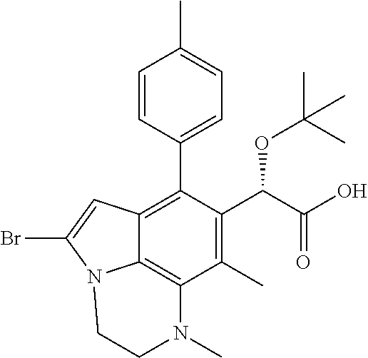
C1=CC(C2=C3C4=C(C(C)=C2C(C(=O)O)OC(C)(C)C)N(C)CCN4C(Br)=C3)=CC=C1C
